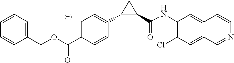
C1(COC(C2=CC=C(C3C(C(NC4=C(Cl)C=C5C(=C4)C=CN=C5)=O)C3)C=C2)=O)=CC=CC=C1
